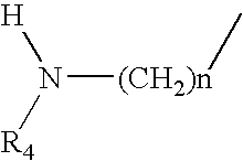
N([(CH2)n]C)([R4])[H]
